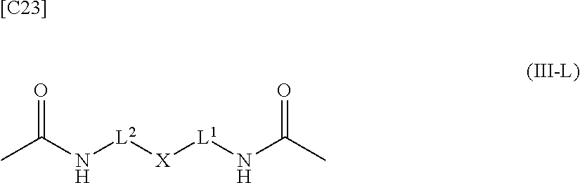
O=C(N[L2][X][L1]NC(C)=O)C.[[C23]]
